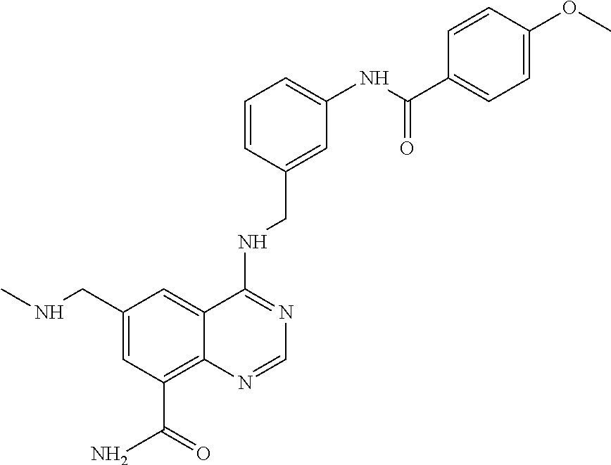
C1(CNC)=CC(C(N)=O)=C2C(=C1)C(NCC1=CC(NC(=O)C3=CC=C(OC)C=C3)=CC=C1)=NC=N2
